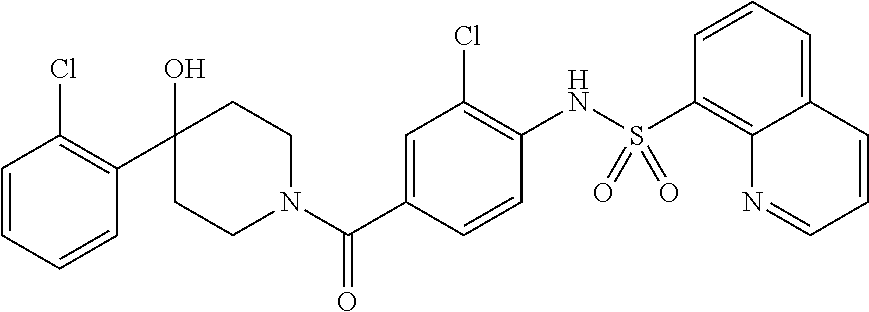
C1=CC=CC(C2(O)CCN(C(C3=CC(Cl)=C(NS(C4=C5C(=CC=C4)C=CC=N5)(=O)=O)C=C3)=O)CC2)=C1Cl
